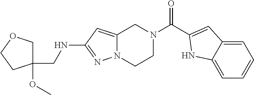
C(NC1=NN2C(=C1)CN(C(=O)C1=CC3=CC=CC=C3N1)CC2)C1(OC)COCC1
